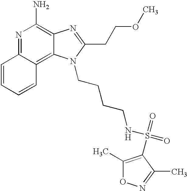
N1=C2C(=C3C(=C1N)N=C(CCOC)N3CCCCNS(=O)(=O)C1=C(C)ON=C1C)C=CC=C2
